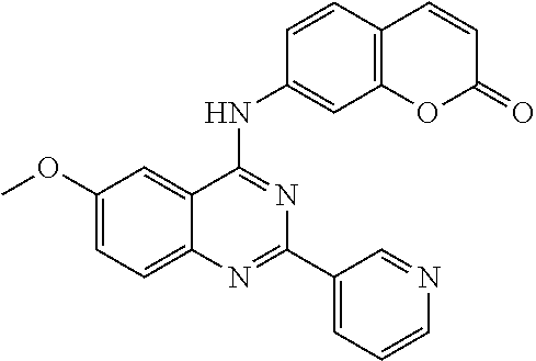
COC1=CC=C2C(=C1)C(NC1=CC3=C(C=C1)C=CC(=O)O3)=NC(C1=CC=CN=C1)=N2
